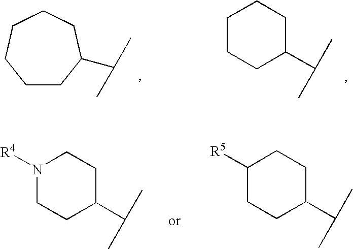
C1CCC(C(C)C)CC1.C1CC(C(C)C)CCCC1.C1CC(C(C)C)CCN1[R4].C1CC(C(C)C)CCC1[R5]
